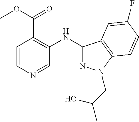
C1=CN=CC(NC2=NN(CC(C)O)C3=C2C=C(F)C=C3)=C1C(OC)=O
